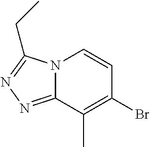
N12C(=NN=C1CC)C(C)=C(Br)C=C2
